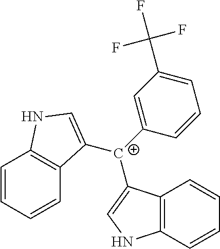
C12=C(C=CC=C1)NC=C2[C+](C1=CC(C(F)(F)F)=CC=C1)C1=CNC2=C1C=CC=C2
